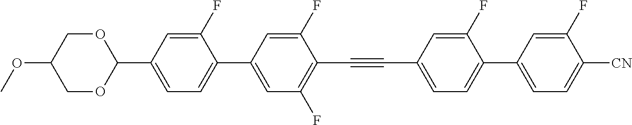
COC1COC(C2=CC=C(C3=CC(F)=C(C#CC4=CC=C(C5=CC=C([CN])C(F)=C5)C(F)=C4)C(F)=C3)C(F)=C2)OC1
